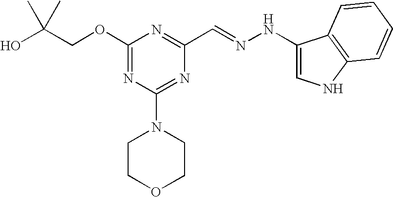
C(COC1=NC(N2CCOCC2)=NC(C=NNC2=CNC3=C2C=CC=C3)=N1)(O)(C)C
